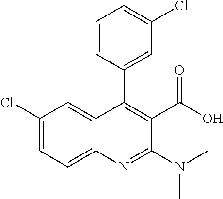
C1(Cl)=CC=C2C(=C1)C(C1=CC(Cl)=CC=C1)=C(C(O)=O)C(N(C)C)=N2
